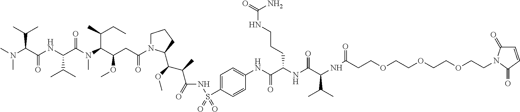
CN(C(C(NC(C(N(C(C(CC(=O)N1CCCC1C(C(C(NS(=O)(=O)C1=CC=C(NC(=O)C(CCCNC(N)=O)NC(=O)C(C(C)C)NC(=O)CCOCCOCCOCCN2C(=O)C=CC2=O)C=C1)=O)C)OC)OC)C(CC)C)C)=O)C(C)C)=O)C(C)C)C
